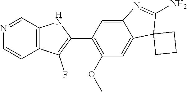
C12=C(C=NC=C1)NC(C1=C(OC)C=C3C(=C1)N=C(N)C31CCC1)=C2F
